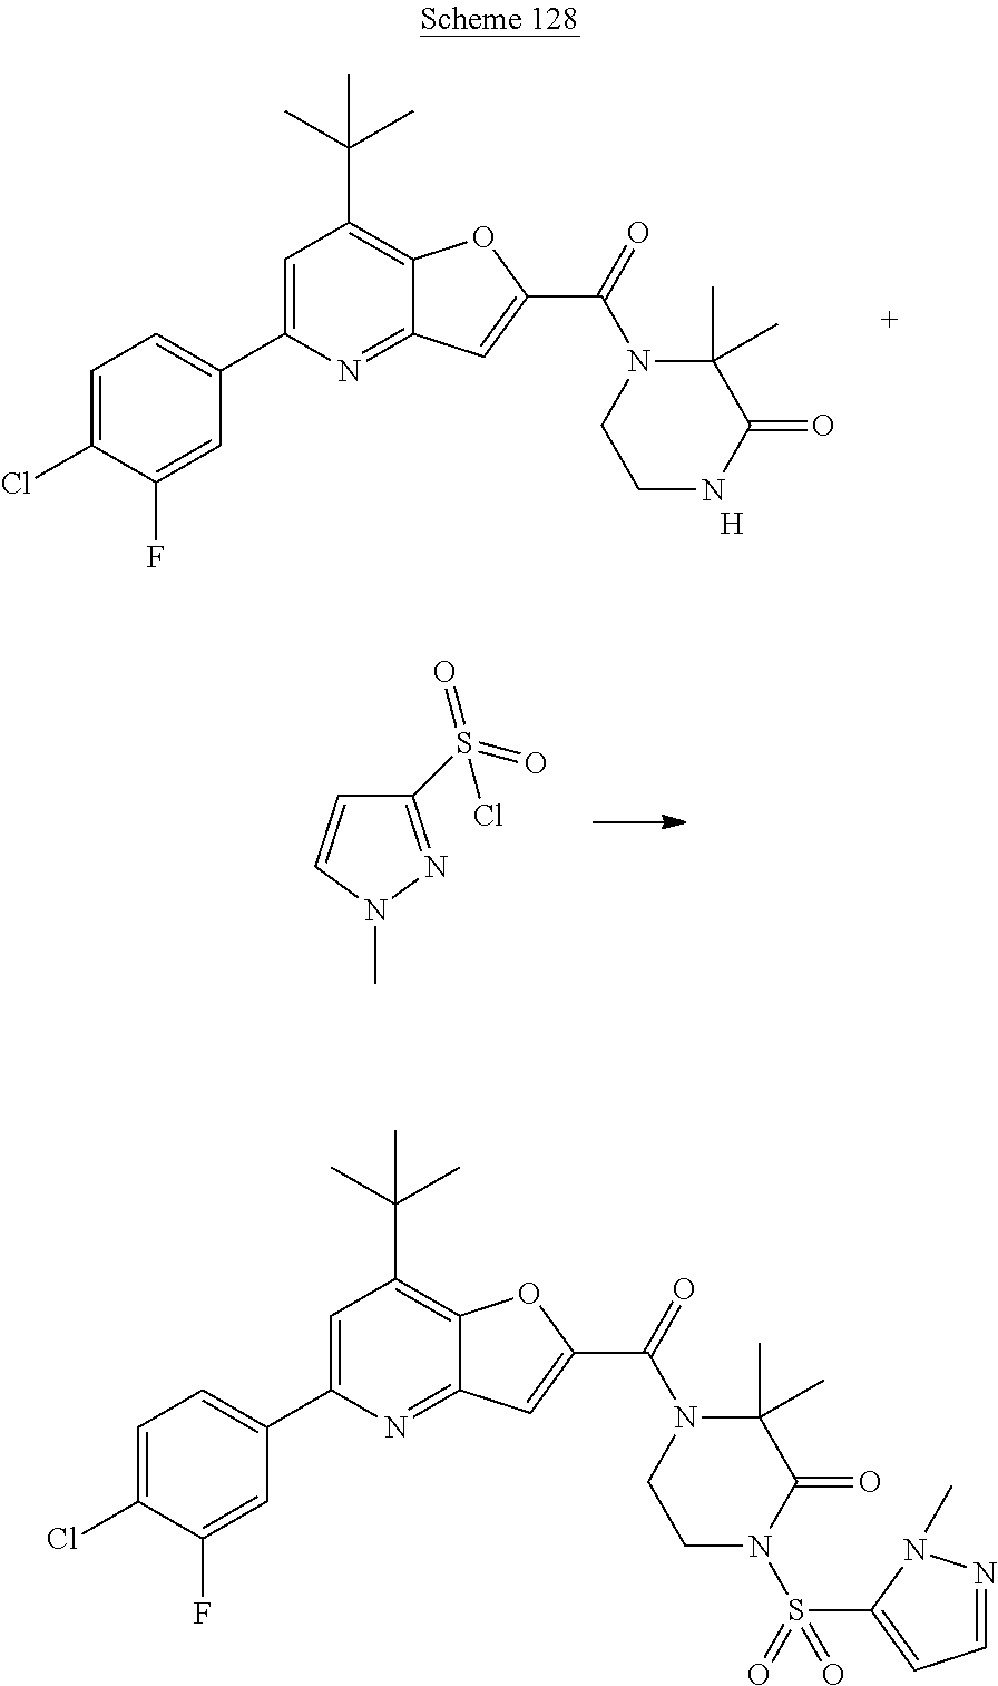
C1=C(C2=CC=C(Cl)C(F)=C2)N=C2C(=C1C(C)(C)C)OC(C(N1CCN(S(=O)(C3=CC=NN3C)=O)C(=O)C1(C)C)=O)=C2.C1(S(=O)(=O)Cl)=NN(C)C=C1.C1=C(C2=CC=C(Cl)C(F)=C2)N=C2C(=C1C(C)(C)C)OC(C(N1CCNC(=O)C1(C)C)=O)=C2.[H]
